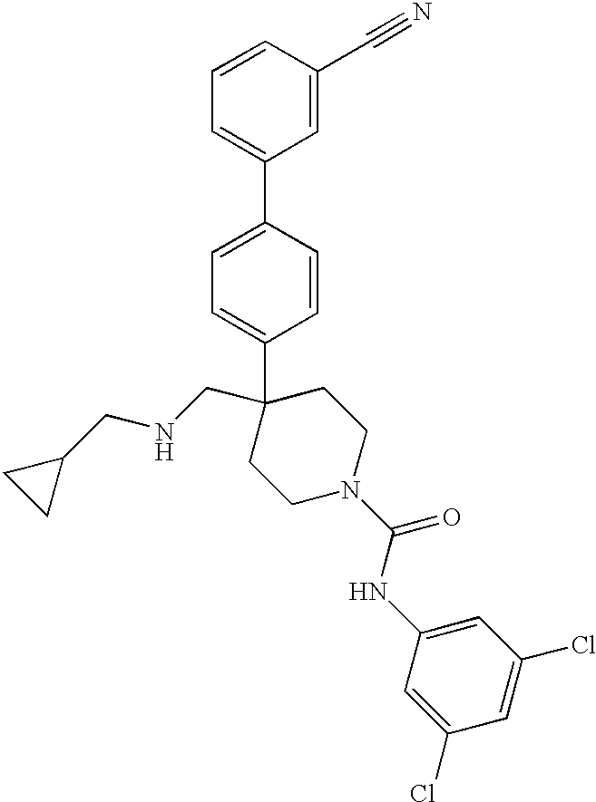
C1=CC(C2=CC=CC(C#N)=C2)=CC=C1C1(CNCC2CC2)CCN(C(NC2=CC(Cl)=CC(Cl)=C2)=O)CC1
